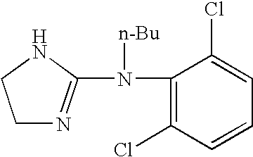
C1N=C(N(C2=C(Cl)C=CC=C2Cl)[n-Bu])NC1
